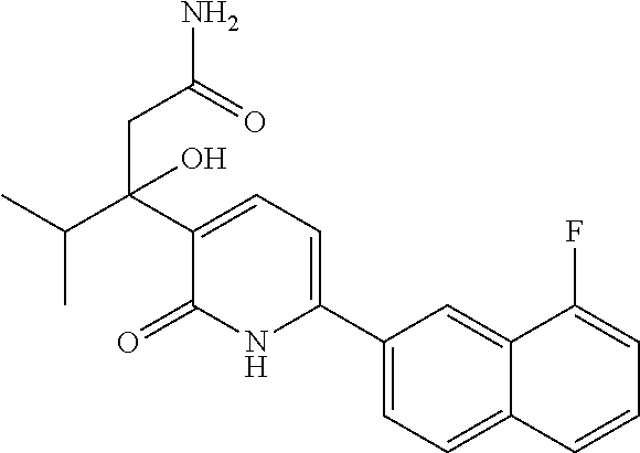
C1(C2=CC=C(C(CC(N)=O)(C(C)C)O)C(=O)N2)=CC=C2C(=C1)C(F)=CC=C2
